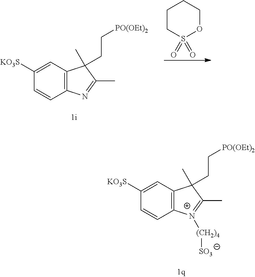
C1([KO3S])=CC2=C(C=C1)[N+]([(CH2)4][SO3])=C(C)C2(CC[PO(OEt)2])C.C1([KO3S])=CC2=C(C=C1)N=C(C)C2(CC[PO(OEt)2])C.C1CS(=O)(=O)OCC1
